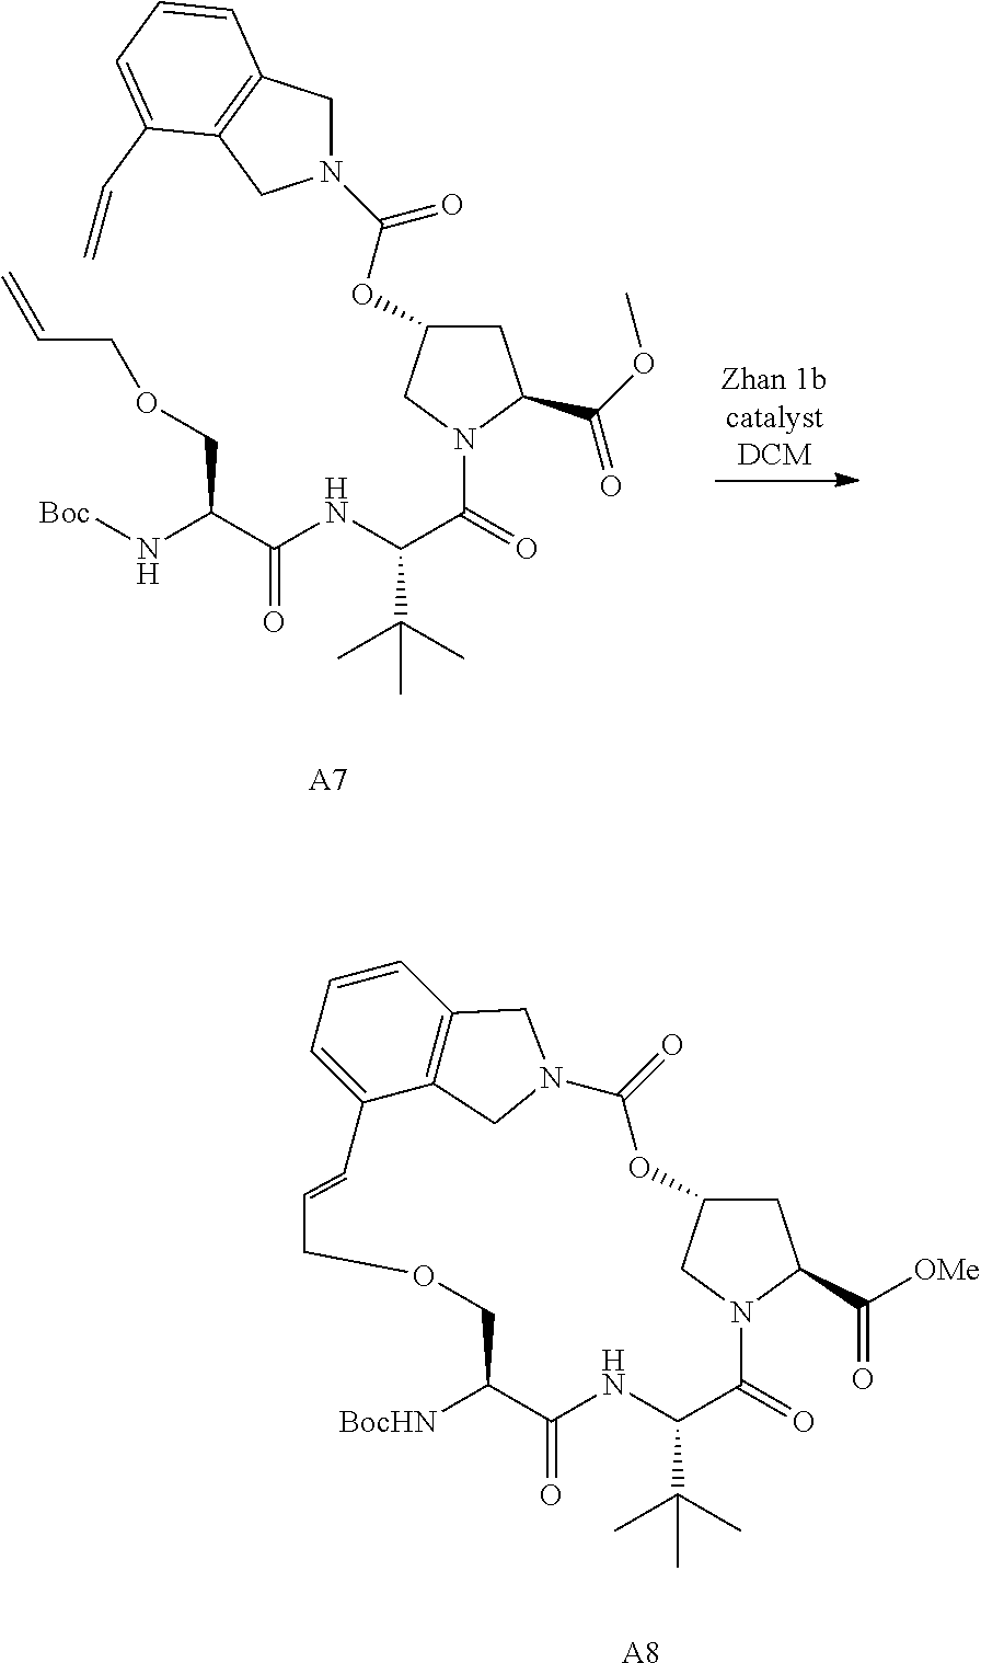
[A7].O(C(=O)N1CC2=C(C1)C(C=C)=CC=C2)C1CC(C(OC)=O)N(C(=O)C(NC(C(N[Boc])COCC=C)=O)C(C)(C)C)C1.C1=CC=C2C3=C1CN(C3)C(=O)OC1CC(C([OMe])=O)N(C1)C(=O)C(C(C)(C)C)NC(=O)C([BocHN])COCC=C2.[A8]
